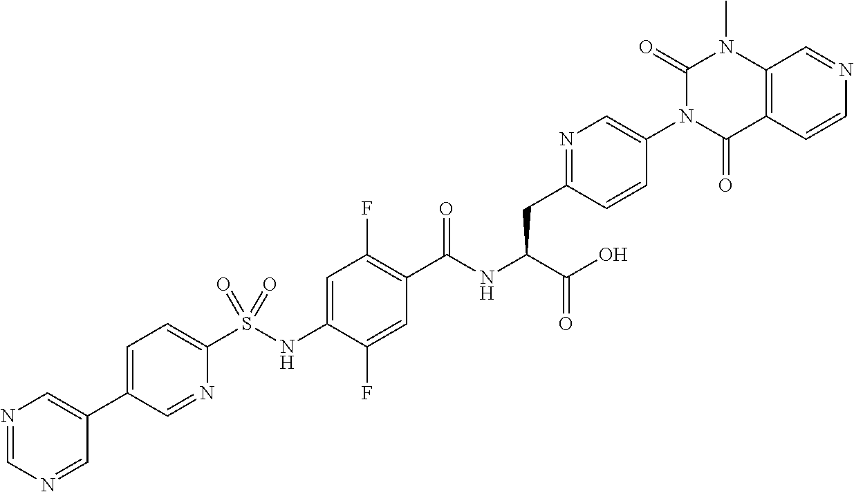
C1=C(C2=CN=CN=C2)C=NC(S(NC2=CC(F)=C(C(NC(C(O)=O)CC3=NC=C(N4C(=O)C5=C(N(C)C4=O)C=NC=C5)C=C3)=O)C=C2F)(=O)=O)=C1
